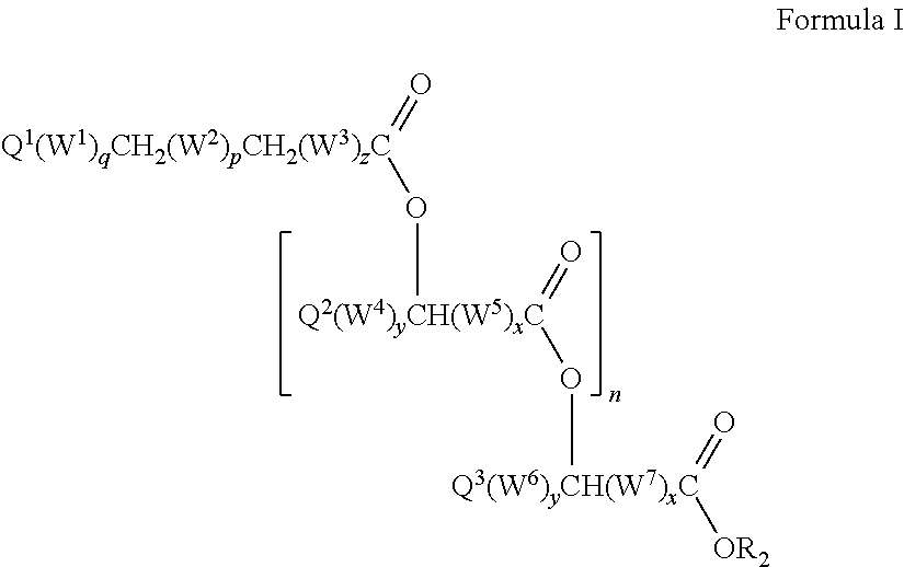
O=[Q3(W6)yCH(W7)xC]([OR2])O[Q2(W4)yCH(W5)xC](=O)O[Q1(W1)qCH2(W2)pCH2(W3)zC]=O
